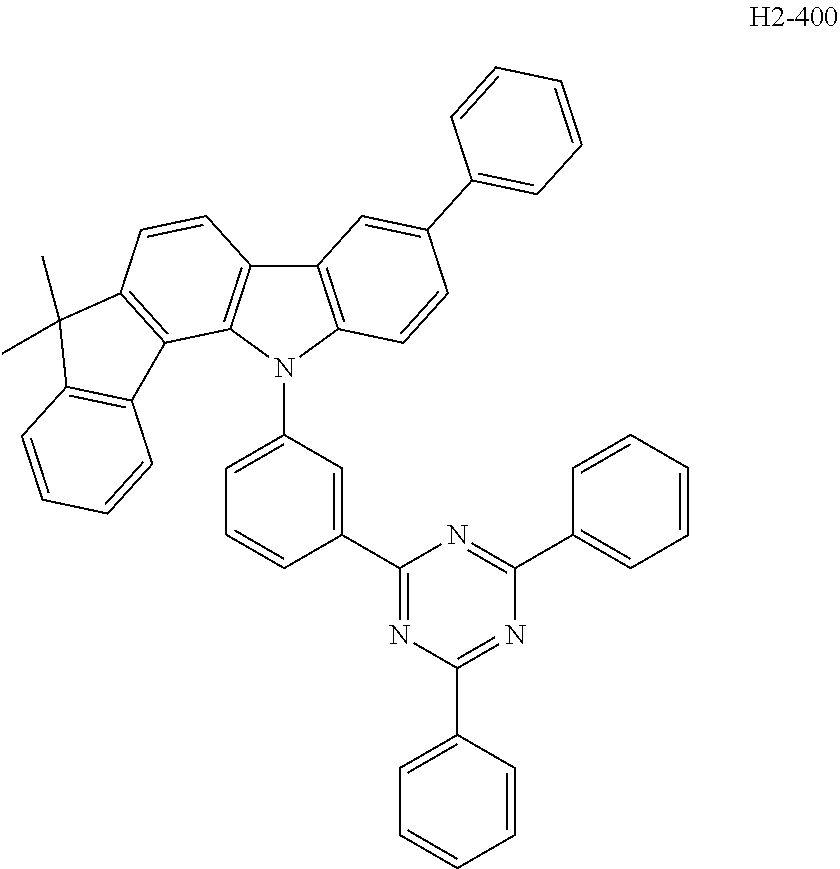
C12=C(C3=C(N1C1=CC=CC(C4=NC(C5=CC=CC=C5)=NC(C5=CC=CC=C5)=N4)=C1)C=CC(C1=CC=CC=C1)=C3)C=CC1=C2C2=C(C1(C)C)C=CC=C2
